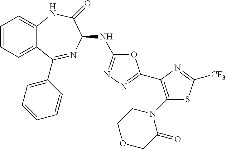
C1=CC=C2C(=C1)NC(=O)C(NC1=NN=C(C3=C(N4CCOCC4=O)SC([CF3])=N3)O1)N=C2C1=CC=CC=C1
